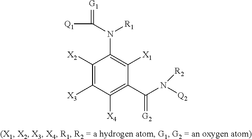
C1([X2])=C([X3])C([X4])=C(C(N([Q2])[R2])=[G2])C([X1])=C1N(C([Q1])=[G1])[R1]
